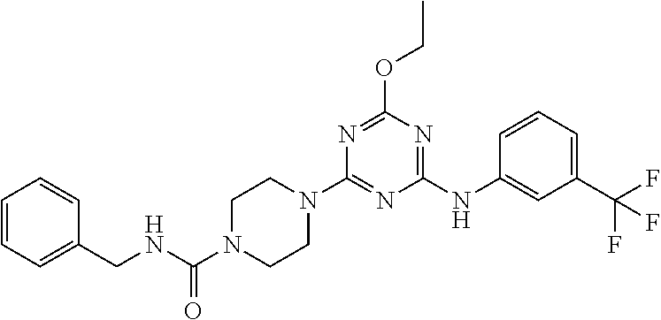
C1=CC=C(CNC(N2CCN(C3=NC(NC4=CC(C(F)(F)F)=CC=C4)=NC(OCC)=N3)CC2)=O)C=C1
